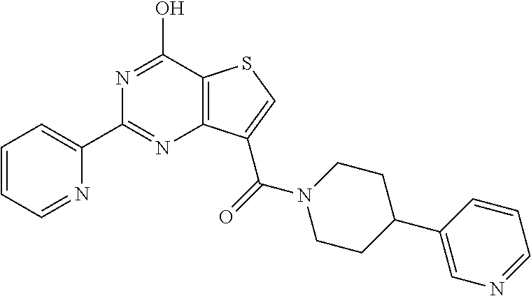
C1(C2=CC=CC=N2)=NC2=C(C(O)=N1)SC=C2C(=O)N1CCC(C2=CN=CC=C2)CC1
